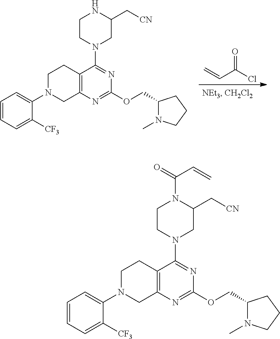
C12=C(N=C(OCC3N(C)CCC3)N=C1N1CCNC(C[CN])C1)CN(C1=CC=CC=C1[CF3])CC2.C=CC(Cl)=O.C12=C(N=C(OCC3N(C)CCC3)N=C1N1CCN(C(=O)C=C)C(C[CN])C1)CN(C1=CC=CC=C1[CF3])CC2
